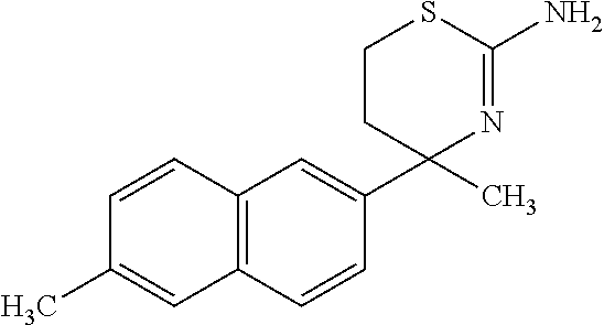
C12=C(C=CC(C3(C)N=C(N)SCC3)=C1)C=C(C)C=C2
